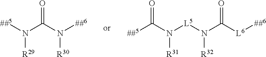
[##5]N(C(N([##6])[R30])=O)[R29].C(N([L5]N(C([L6][##6])=O)[R32])[R31])([##5])=O
